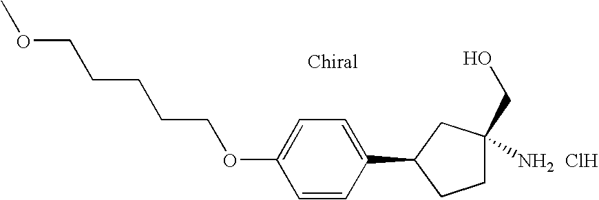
C1=CC(C2CCC(N)(CO)C2)=CC=C1OCCCCCOC.Cl
